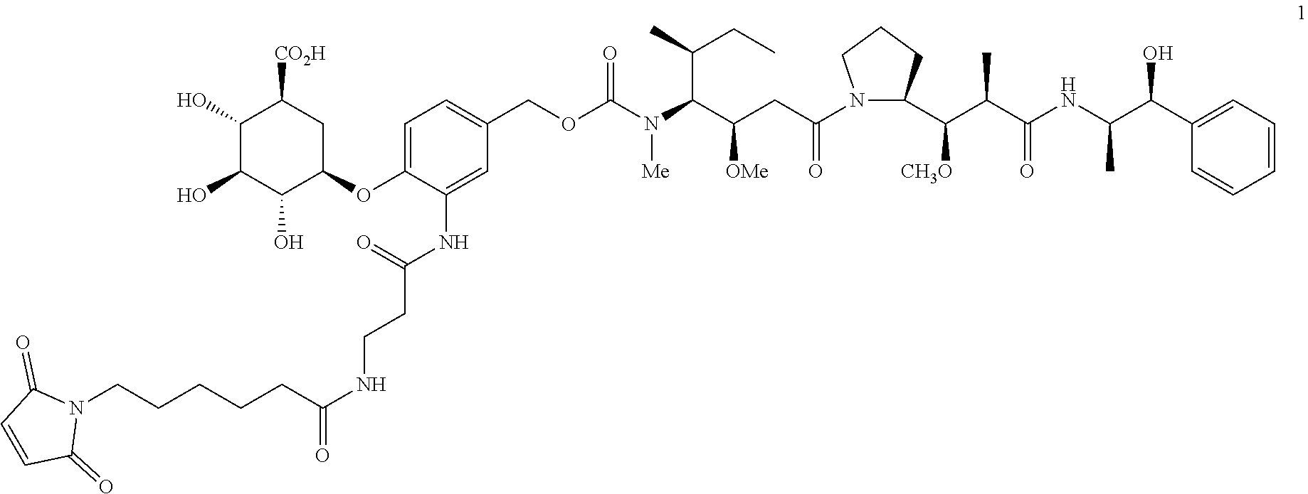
C(OC(N(C(C(CC(N1C(C([CH3O])C(C)C(=O)NC(C)C(C2=CC=CC=C2)O)CCC1)=O)[OMe])C(CC)C)[Me])=O)C1=CC=C(OC2CC([CO2H])C(O)C(O)C2O)C(NC(=O)CCNC(CCCCCN2C(=O)C=CC2=O)=O)=C1
